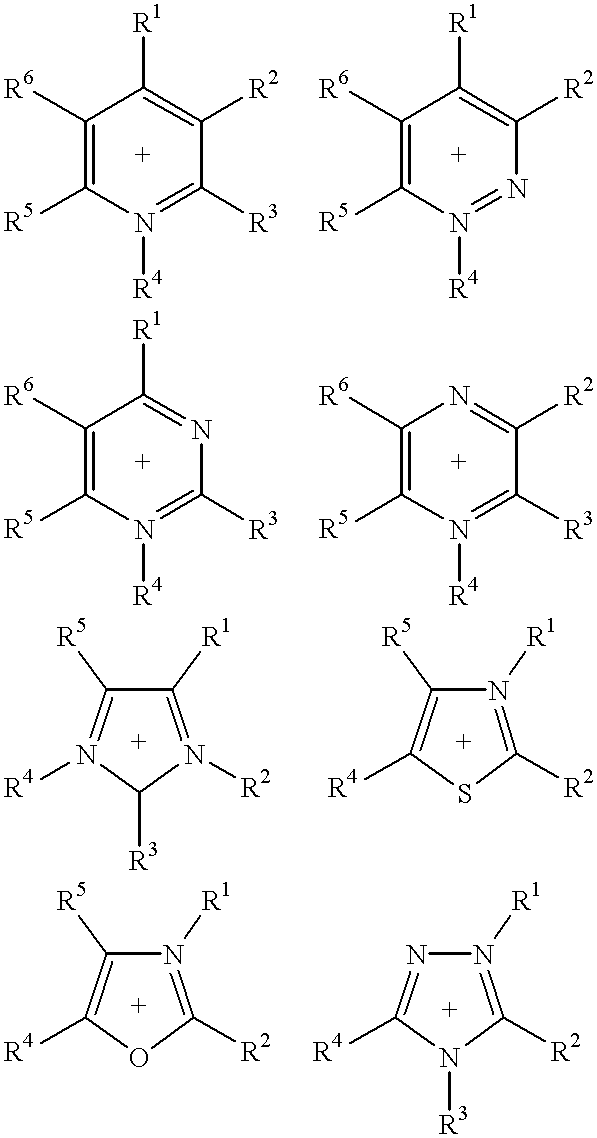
C1([R6])=C([R5])N([R4])=C([R3])C([R2])=C1[R1].C1([R6])=C([R5])N([R4])=NC([R2])=C1[R1].C1([R6])=C([R5])N([R4])=C([R3])N=C1[R1].C1([R6])=C([R5])N([R4])=C([R3])C([R2])=N1.C1([R1])=N([R2])C([R3])N([R4])=C1[R5].N1([R1])=C([R2])SC([R4])=C1[R5].N1([R1])=C([R2])OC([R4])=C1[R5].N1([R1])=C([R2])N([R3])C([R4])=N1
